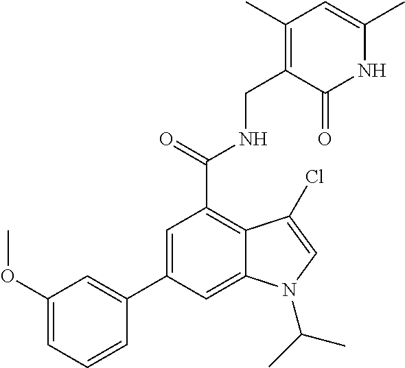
N1C(C)=CC(C)=C(CNC(C2=C3C(=CC(C4=CC(OC)=CC=C4)=C2)N(C(C)C)C=C3Cl)=O)C1=O
